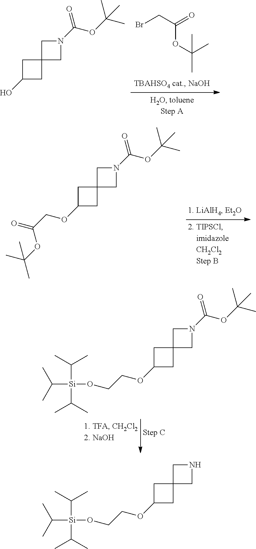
BrCC(=O)OC(C)(C)C.C1(O)CC2(C1)CN(C(OC(C)(C)C)=O)C2.C1(OCC(=O)OC(C)(C)C)CC2(C1)CN(C(OC(C)(C)C)=O)C2.C1(OCCO[Si](C(C)C)(C(C)C)C(C)C)CC2(C1)CN(C(OC(C)(C)C)=O)C2.C1(OCCO[Si](C(C)C)(C(C)C)C(C)C)CC2(C1)CNC2
